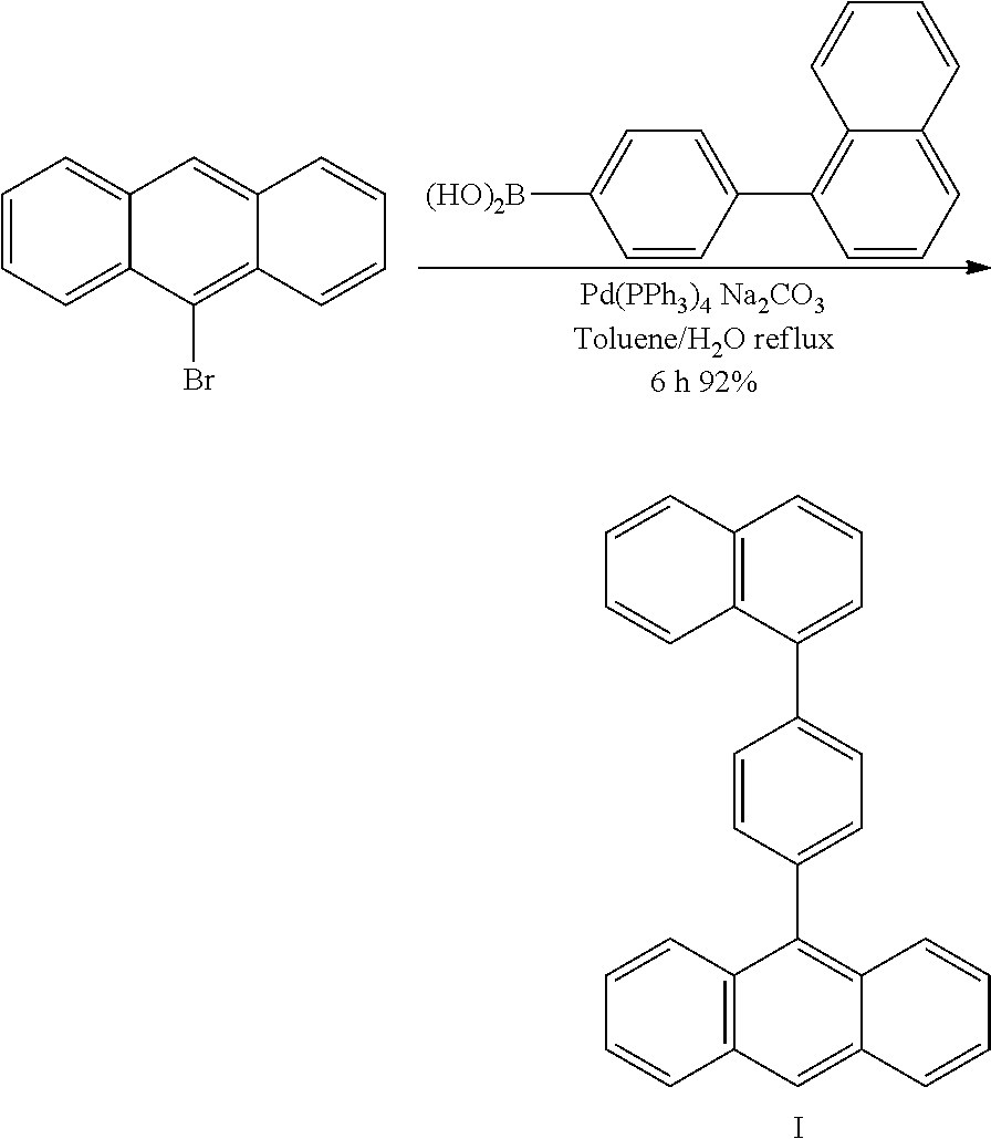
I.C1=CC(C2=CC=CC3=C2C=CC=C3)=CC=C1C1=C2C(=CC3=C1C=CC=C3)C=CC=C2.C1=CC=CC2=C(C3=CC=C([(HO)2B])C=C3)C=CC=C12.C1=CC=C2C(=C1)C=C1C(=C2Br)C=CC=C1
